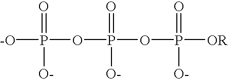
[-O]P(OP(OP([OR])(=O)[O-])(=O)[O-])([O-])=O
